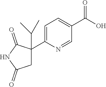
C1=C(C2(C(C)C)CC(=O)NC2=O)N=CC(C(O)=O)=C1
